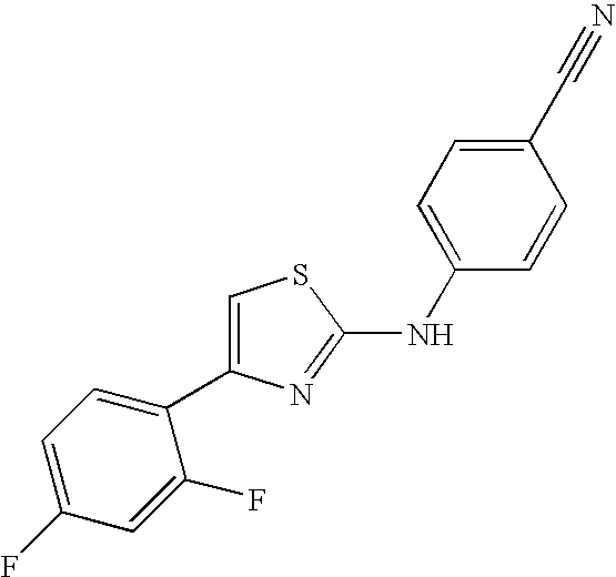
C1=C(NC2=NC(C3=CC=C(F)C=C3F)=CS2)C=CC(C#N)=C1
